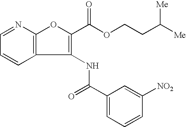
C1=NC2=C(C=C1)C(NC(C1=CC=CC([NO2])=C1)=O)=C(C(=O)OCCC([Me])[Me])O2
